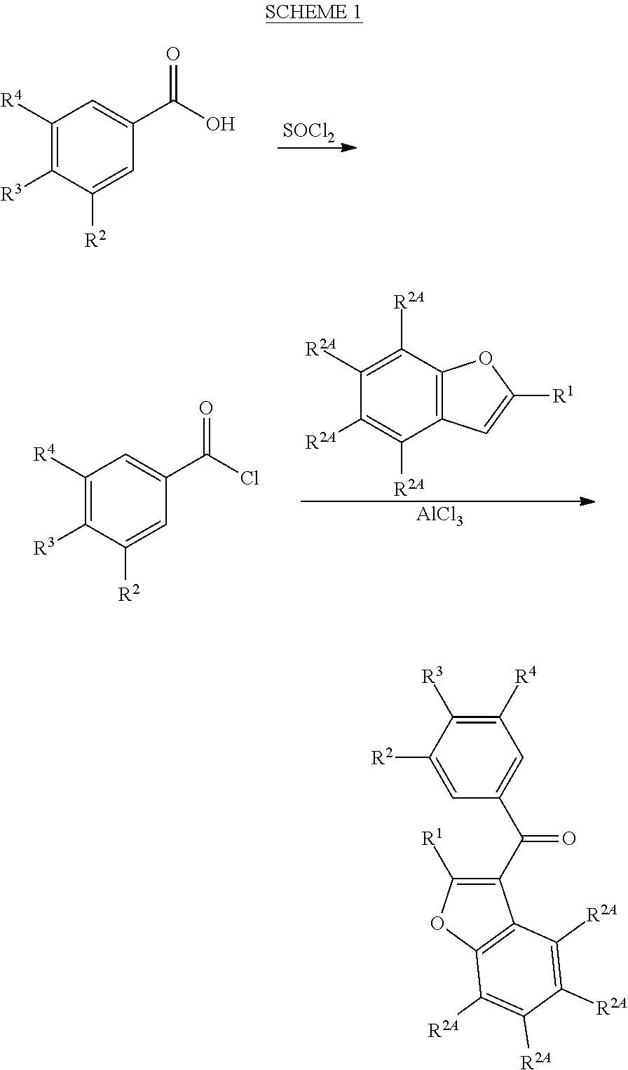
[SOCl2].C1([R4])=C([R3])C([R2])=CC(C(O)=O)=C1.C12=C(C([R2A])=C([R2A])C([R2A])=C1[R2A])OC([R1])=C2.[AlCl3].C1([R4])=C([R3])C([R2])=CC(C(Cl)=O)=C1.C1([R4])=C([R3])C([R2])=CC(C(C2=C([R1])OC3=C2C([R2A])=C([R2A])C([R2A])=C3[R2A])=O)=C1
